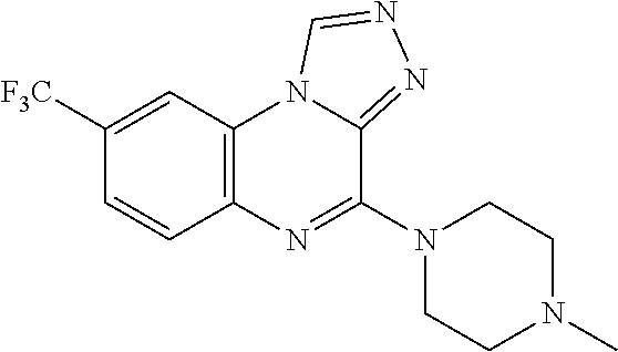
C12=C(C=C([F3C])C=C1)N1C(=NN=C1)C(N1CCN(C)CC1)=N2
